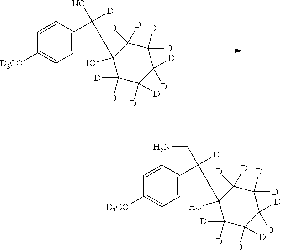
C1(O)(CC(C2=CC=C([D3CO])C=C2)([D])[NC])C([D])([D])C([D])([D])C([D])([D])C([D])([D])C1([D])[D].C1(O)(CC(C2=CC=C([D3CO])C=C2)([D])CN)C([D])([D])C([D])([D])C([D])([D])C([D])([D])C1([D])[D]
